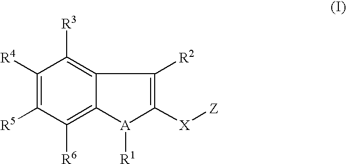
C1([R4])=C([R5])C([R6])=C2C(=C1[R3])C([R2])=C([X][Z])[A]2[R1]
